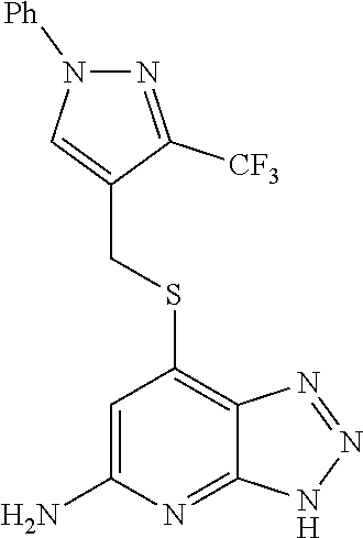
C1(CSC2=C3C(=NC(N)=C2)NN=N3)=CN([Ph])N=C1[CF3]
